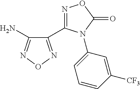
C1(C2=NOC(=O)N2C2=CC=CC([CF3])=C2)=NON=C1N
